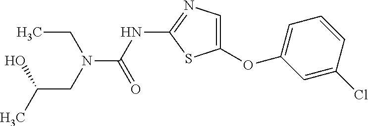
C1(OC2=CN=C(NC(=O)N(CC)CC(O)C)S2)=CC=CC(Cl)=C1
